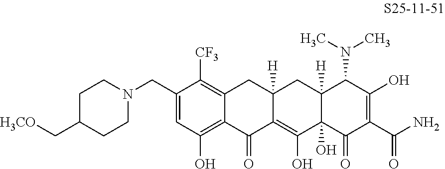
C1(CN2CCC(C[H3CO])CC2)=CC(O)=C2C(=C1[CF3])CC1([H])C(=C(O)C3(O)C([H])(C1)C(N(C)C)C(O)=C(C(N)=O)C3=O)C2=O
